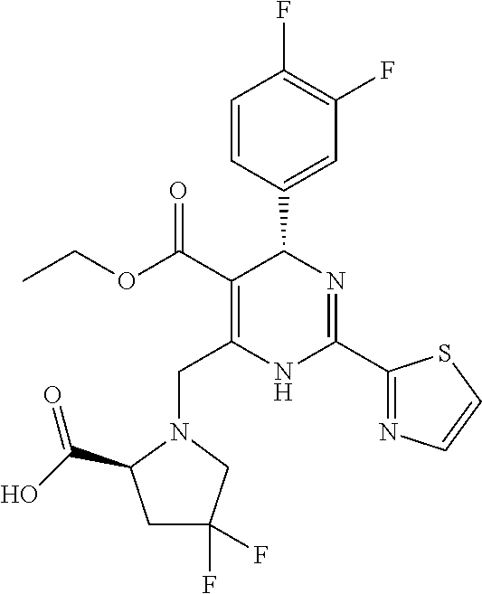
C1=CC(C2C(C(=O)OCC)=C(CN3C(C(O)=O)CC(F)(F)C3)NC(C3=NC=CS3)=N2)=CC(F)=C1F
